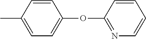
C1=CC(C)=CC=C1OC1=NC=CC=C1
